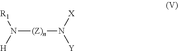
N([(Z)n]N([X])[Y])([R1])[H]
